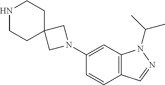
C1(N2CC3(C2)CCNCC3)=CC2=C(C=C1)C=NN2C(C)C
